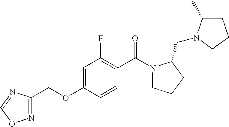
C1=C(OCC2=NOC=N2)C=CC(C(N2CCCC2CN2C(C)CCC2)=O)=C1F
